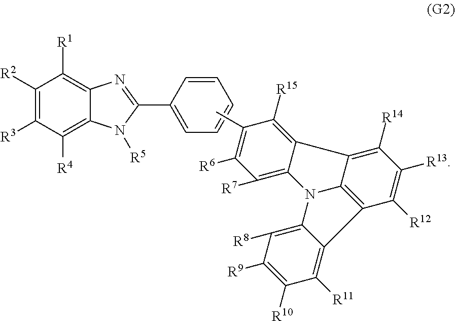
C1([R2])=C([R3])C([R4])=C2C(=C1[R1])N=C(C1=CC=CC=C1)N2[R5].[R13]C1=C([R12])C2=C3C(=C1[R14])C1=C([R15])C(C)=C([R6])C([R7])=C1N3C1=C([R8])C([R9])=C([R10])C([R11])=C21
